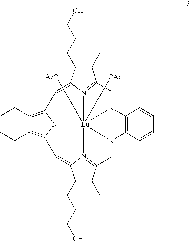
C1(C)=C(CCCO)C2=CC3=C(CC)C(CC)=C4N3[Lu]356([OAc])([AcO])N2=C1C=N3C1=C(C=CC=C1)N5=CC1=N6C(=C4)C(CCCO)=C1C
